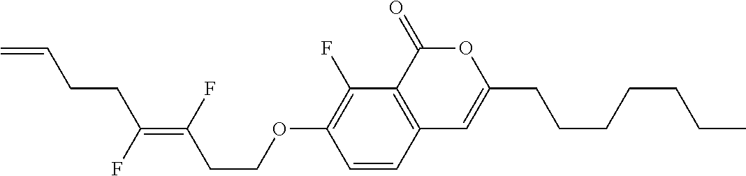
C1=CC2=C(C(F)=C1OCCC(=C(F)CCC=C)F)C(=O)OC(CCCCCCC)=C2
